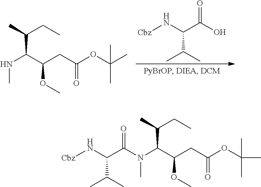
N(C(C(CC(OC(C)(C)C)=O)OC)C(C)CC)C.[Cbz]NC(C(O)=O)C(C)C.N(C(C(CC(OC(C)(C)C)=O)OC)C(C)CC)(C)C(C(N[Cbz])C(C)C)=O
